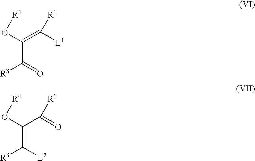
C(C(=O)[R3])(O[R4])=C([L1])[R1].C(=C([L2])[R3])(O[R4])C(=O)[R1]
